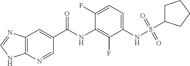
C12=C(N=CC(C(NC3=C(F)C(NS(=O)(=O)C4CCCC4)=CC=C3F)=O)=C1)NC=N2
